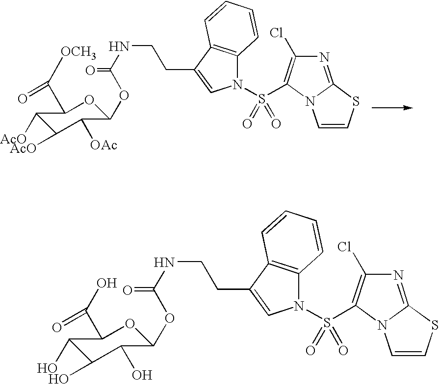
C(C1=CN(S(C2=C(Cl)N=C3N2C=CS3)(=O)=O)C2=C1C=CC=C2)CNC(OC1OC(C([OCH3])=O)C([AcO])C([AcO])C1[OAc])=O.C(C1=CN(S(C2=C(Cl)N=C3N2C=CS3)(=O)=O)C2=C1C=CC=C2)CNC(OC1OC(C(O)=O)C(O)C(O)C1O)=O
